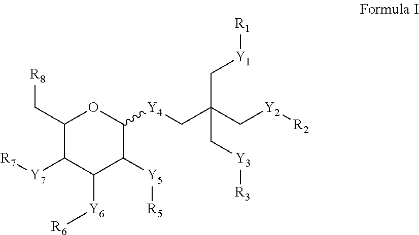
C1(C[R8])OC([Y4]CC(C[Y2][R2])(C[Y1][R1])C[Y3][R3])C([Y5][R5])C([Y6][R6])C1[Y7][R7]
